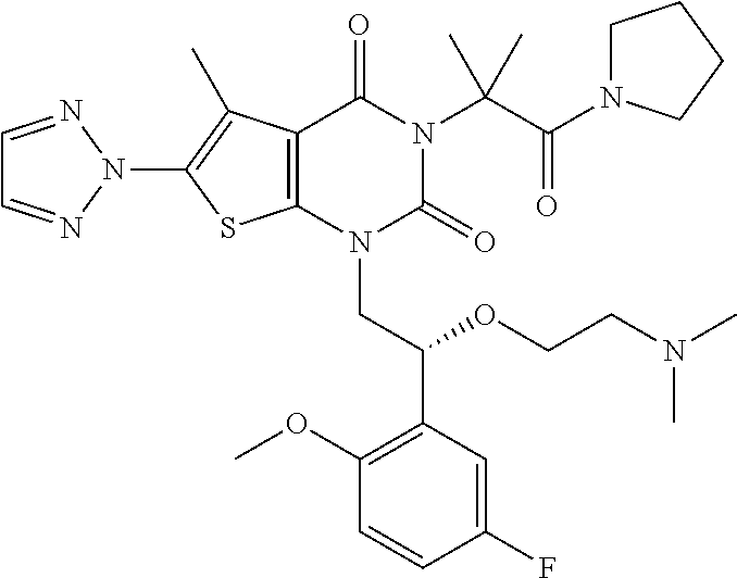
C12=C(N(CC(C3=C(OC)C=CC(F)=C3)OCCN(C)C)C(=O)N(C(C(N3CCCC3)=O)(C)C)C1=O)SC(N1N=CC=N1)=C2C
